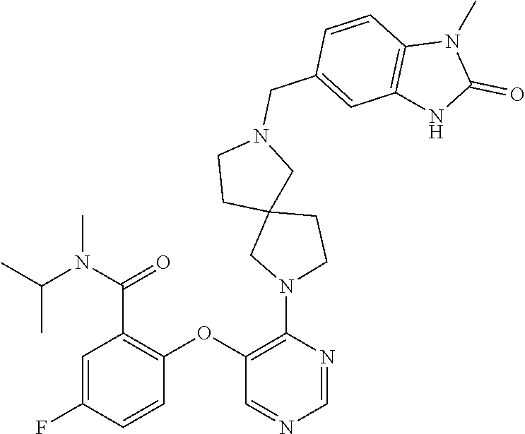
C1=C(F)C=CC(OC2=C(N3CC4(CC3)CCN(CC3=CC5=C(C=C3)N(C)C(=O)N5)C4)N=CN=C2)=C1C(=O)N(C(C)C)C
